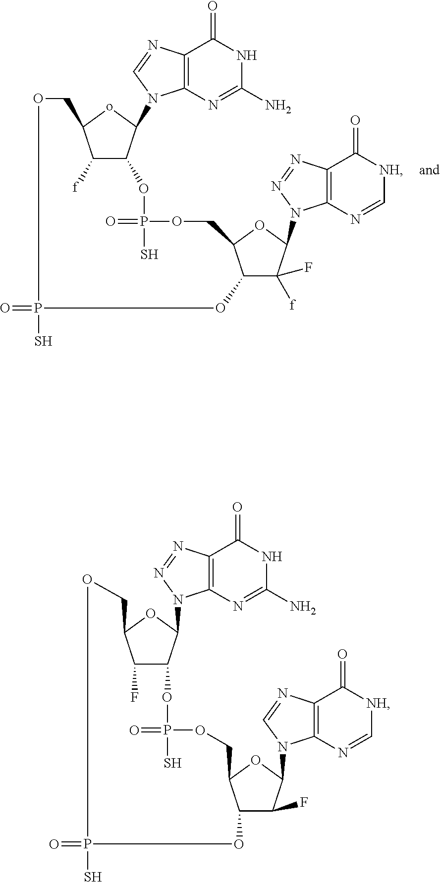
C12C(F)([f])C(N3C4=C(N=N3)C(=O)[NH]C=N4)OC1COP(=O)(S)OC1C([f])C(oC1N1C3=C(N=C1)C(=O)NC(N)=N3)COP(=O)(S)O2.C12C(F)C(N3C4=C(N=C3)C(=O)[NH]C=N4)OC1COP(=O)(S)OC1C(F)C(OC1N1C3=C(N=N1)C(=O)NC(N)=N3)COP(=O)(S)O2
